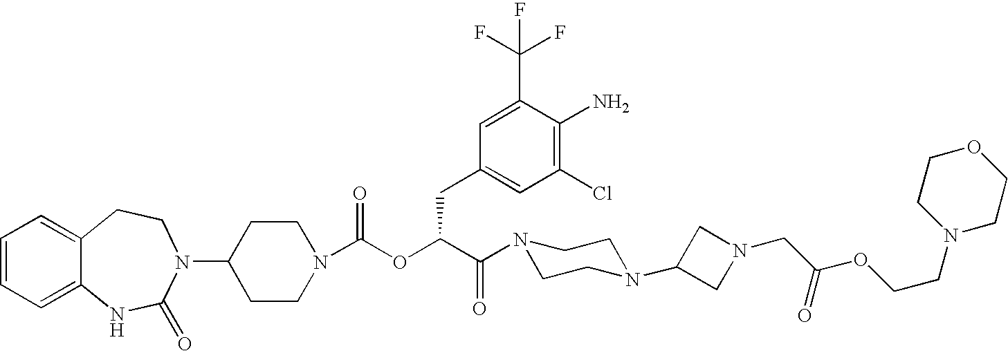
C1(N2C(=O)NC3=CC=CC=C3CC2)CCN(C(OC(C(=O)N2CCN(C3CN(CC(OCCN4CCOCC4)=O)C3)CC2)CC2=CC(Cl)=C(N)C(C(F)(F)F)=C2)=O)CC1
